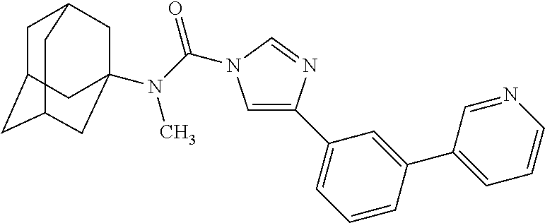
C1C2CC3CC(N(C(=O)N4C=C(C5=CC=CC(C6=CC=CN=C6)=C5)N=C4)C)(CC1C3)C2
